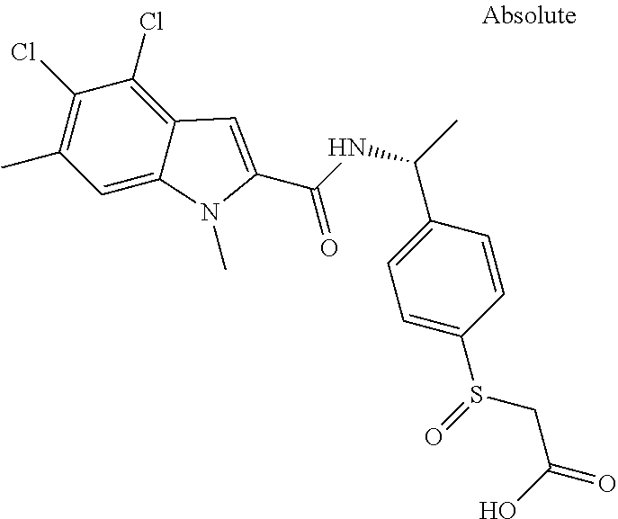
C1=C2C(=C(Cl)C(Cl)=C1C)C=C(C(NC(C)C1=CC=C(S(=O)CC(=O)O)C=C1)=O)N2C
